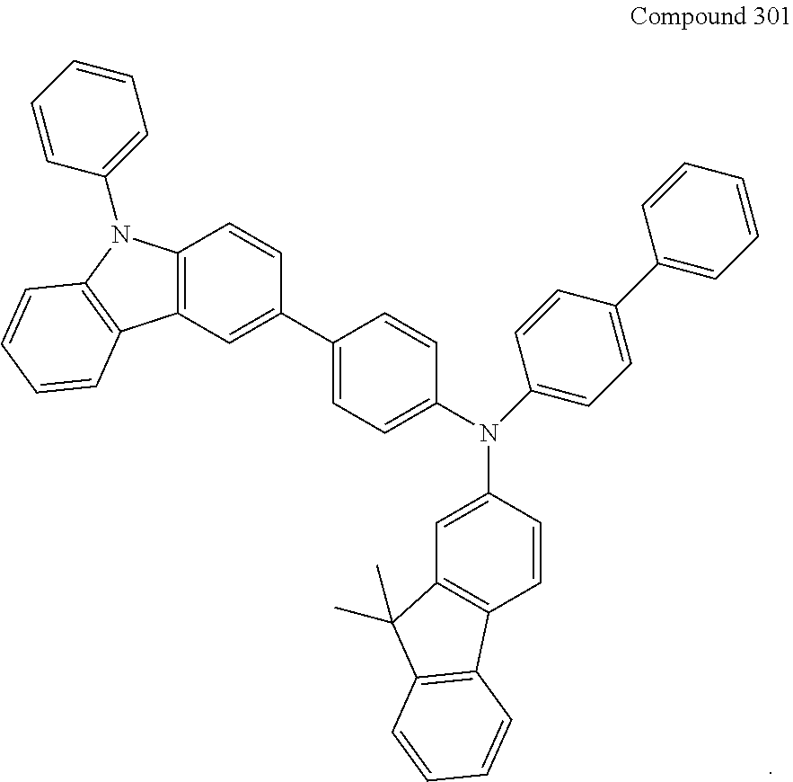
C1=CC=CC(N2C3=C(C=C(C4=CC=C(N(C5=CC6=C(C=C5)C5=C(C6(C)C)C=CC=C5)C5=CC=C(C6=CC=CC=C6)C=C5)C=C4)C=C3)C3=C2C=CC=C3)=C1
